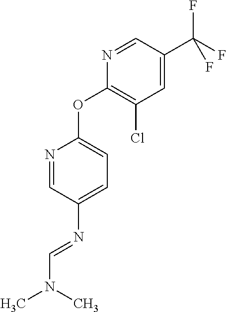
C1(C(F)(F)F)=CC(Cl)=C(OC2=CC=C(N=CN(C)C)C=N2)N=C1
